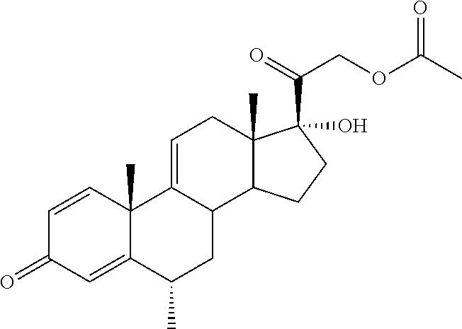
C1=CC2(C)C(=CC1=O)C(C)CC1C2=CCC2(C)C1CCC2(C(=O)COC(=O)C)O
